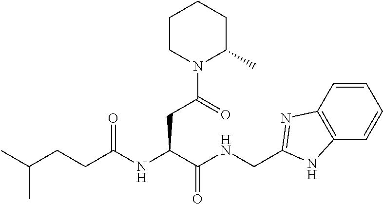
C(CC(NC(CCC(C)C)=O)C(NCC1=NC2=C(C=CC=C2)N1)=O)(=O)N1CCCCC1C
